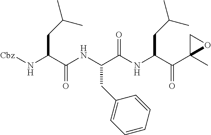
N(C(C(NC(C(NC(C(C1(C)OC1)=O)CC(C)C)=O)CC1=CC=CC=C1)=O)CC(C)C)[Cbz]
